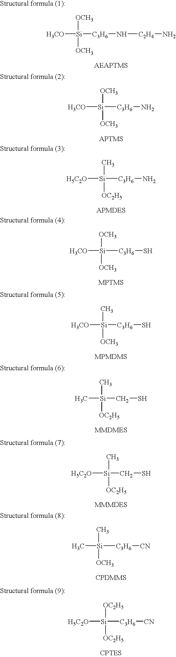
[H3CO][Si]([C3H6]N[C2H4]N)([OCH3])[OCH3].[H3CO][Si]([C3H6]N)([OCH3])[OCH3].[H5C2O][Si]([C3H6]N)(C)[OC2H5].[H3CO][Si]([OCH3])([OCH3])[C3H6]S.[H3CO][Si]([C3H6]S)(C)[OCH3].C[Si](CS)(C)[OC2H5].[H5C2O][Si](CS)(C)[OC2H5].C[Si](C)([OCH3])[C3H6][CN].[H5C2O][Si]([OC2H5])([OC2H5])[C3H6][CN]
